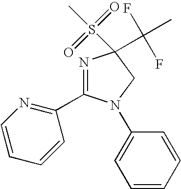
N1=C(C2=NC=CC=C2)N(C2=CC=CC=C2)CC1(C(F)(C)F)S(=O)(=O)C
